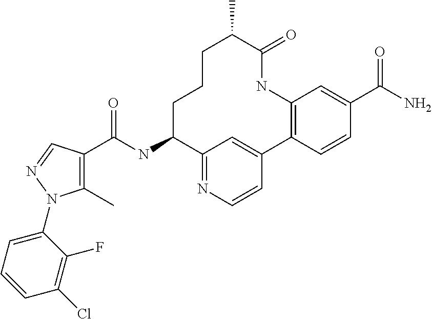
C1(C)=C(C(NC2C3=NC=CC(=C3)C3=C(NC(=O)C(C)CCC2)C=C(C(N)=O)C=C3)=O)C=NN1C1=CC=CC(Cl)=C1F
